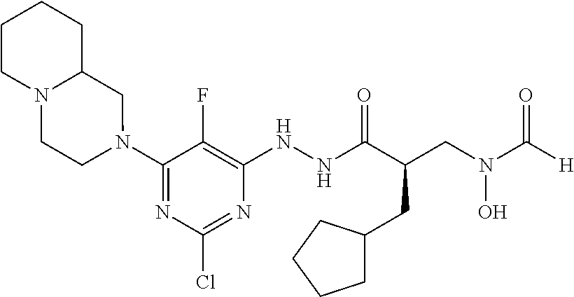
C1(N2CC3N(CC2)CCCC3)=NC(Cl)=NC(NNC(C(CN(C([H])=O)O)CC2CCCC2)=O)=C1F
